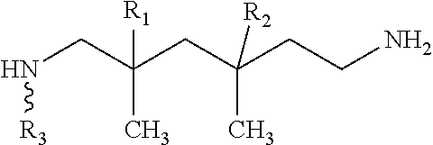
N(CC(CC(CCN)(C)[R2])([R1])C)[R3]
